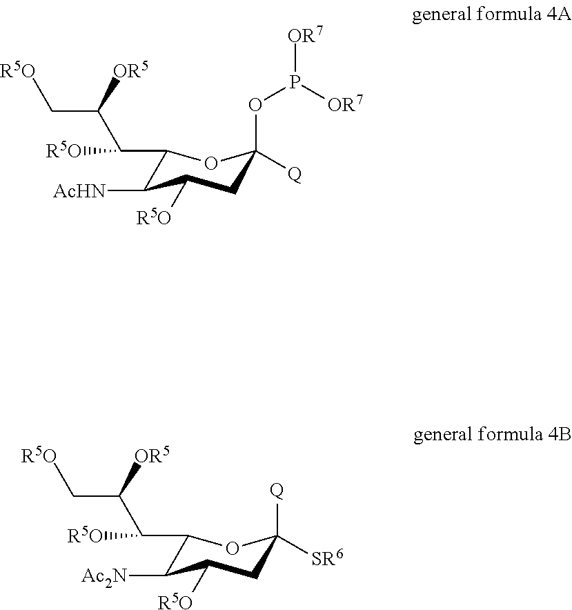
C1(C(C(C[R5O])[OR5])[R5O])C([AcHN])C([R5O])CC(OP([OR7])[OR7])([Q])O1.C1(C(C(C[R5O])[OR5])[R5O])C([Ac2N])C([R5O])CC([Q])([SR6])O1
